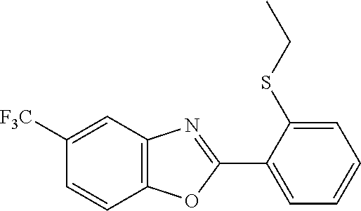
C12=C(C=C([F3C])C=C1)N=C(C1=CC=CC=C1SCC)O2
